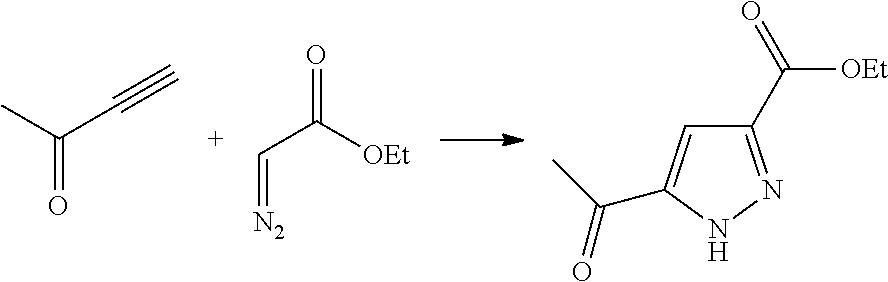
CC(C#C)=O.C(C([OEt])=O)=[N2].C1(C([OEt])=O)=NNC(C(C)=O)=C1
